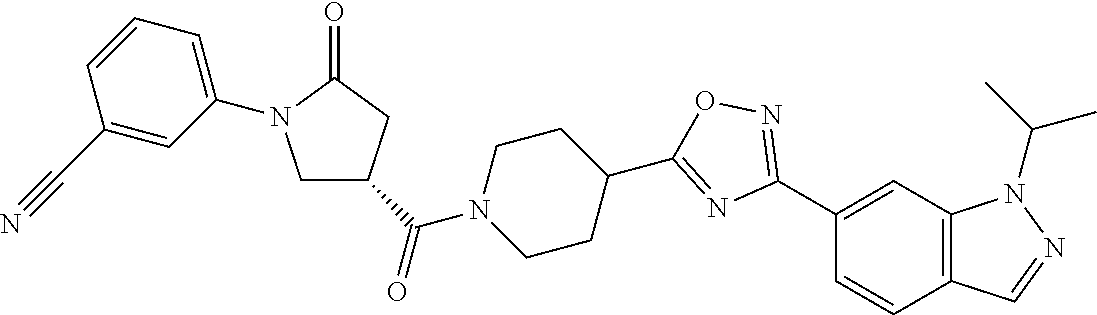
C1(C2=NOC(C3CCN(C(C4CN(C5=CC=CC(C#N)=C5)C(=O)C4)=O)CC3)=N2)=CC2=C(C=C1)C=NN2C(C)C
